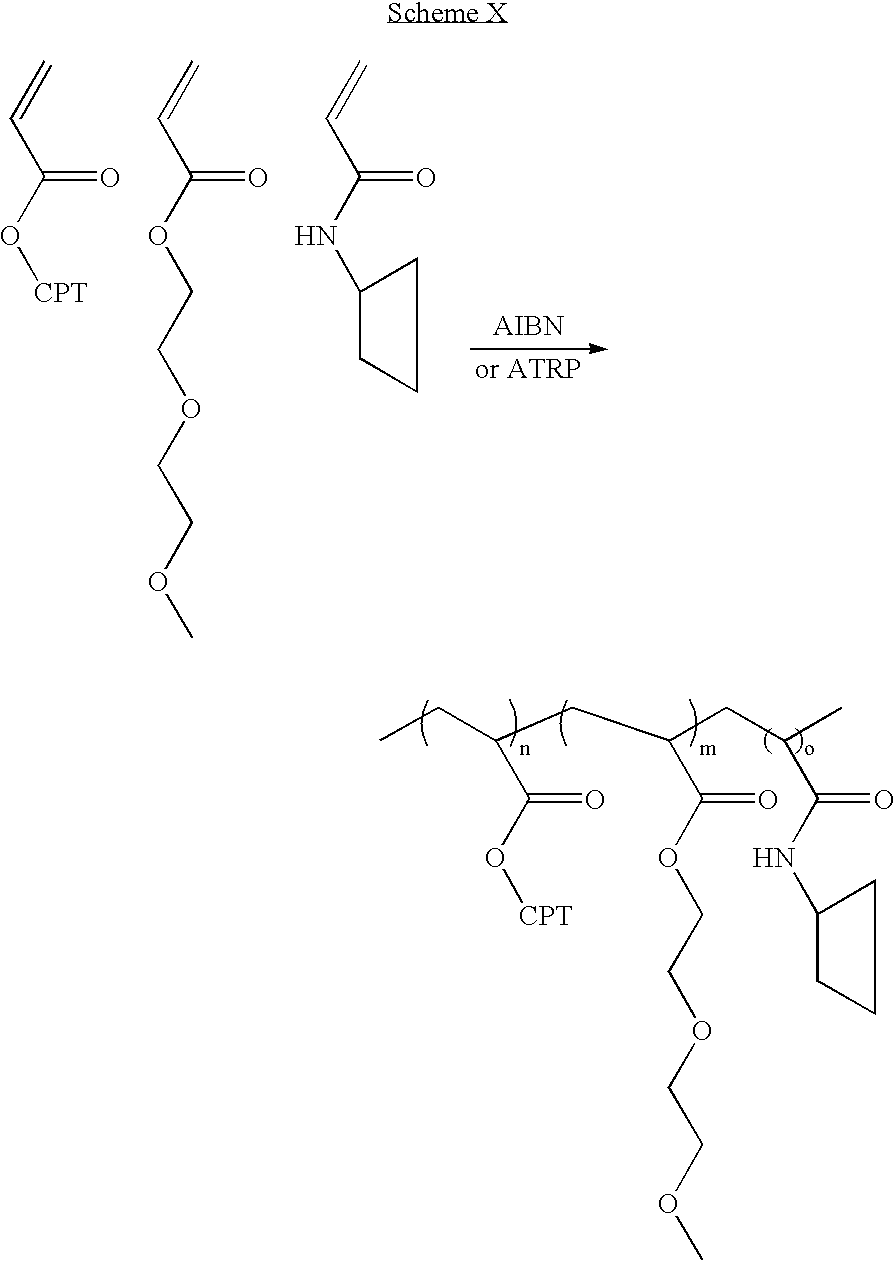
C=CC(=O)O[CPT].C=CC(=O)OCCOCCOC.C=CC(=O)NC1CCC1.C(C(C(=O)O[CPT])CC)C(C(=O)OCCOCCOC)CC(C(=O)NC1CCC1)C
